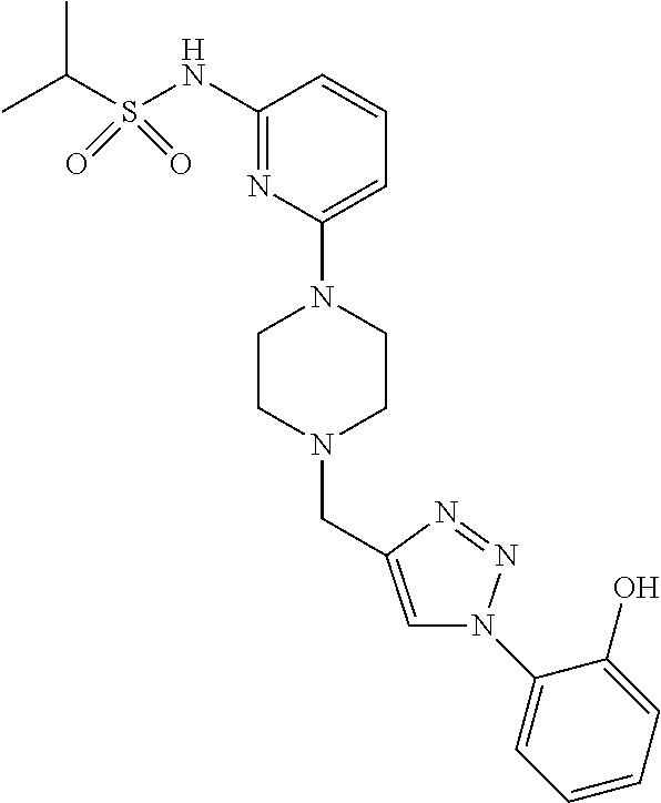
C1=C(N2CCN(CC3=CN(C4=CC=CC=C4O)N=N3)CC2)N=C(NS(C(C)C)(=O)=O)C=C1
